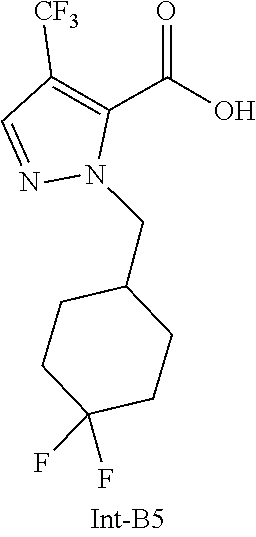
C1C(F)(F)CCC(CN2N=CC([CF3])=C2C(=O)O)C1
